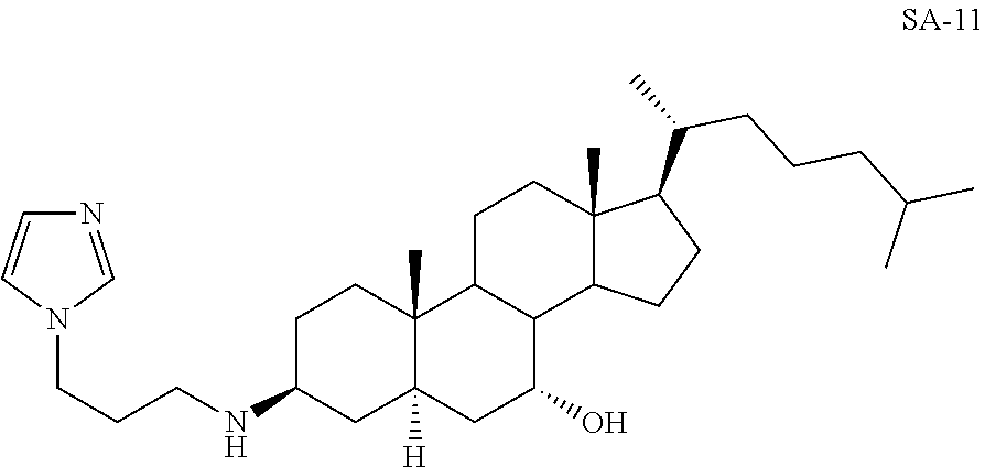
C1C2C(C3C(C)(C1)C(C(C)CCCC(C)C)CC3)C(O)CC1([H])C2(C)CCC(NCCCN2C=NC=C2)C1
